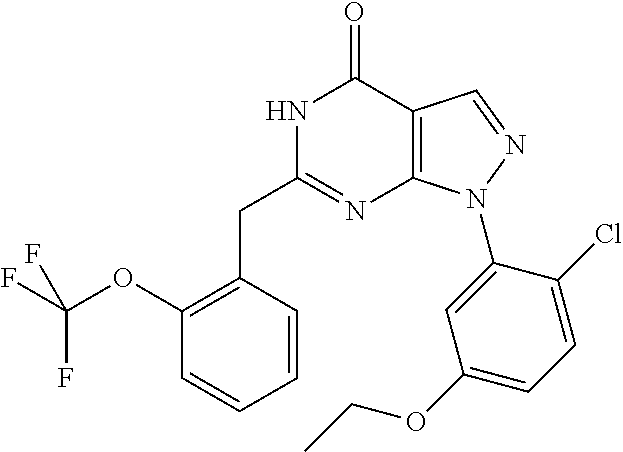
C1(OC(F)(F)F)=C(CC2=NC3=C(C(=O)N2)C=NN3C2=CC(OCC)=CC=C2Cl)C=CC=C1
